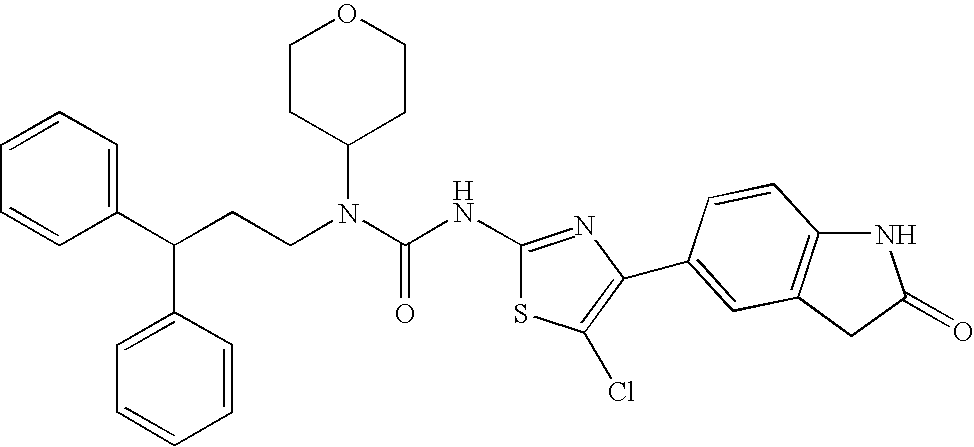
C1(C(CCN(C(NC2=NC(C3=CC4=C(NC(=O)C4)C=C3)=C(Cl)S2)=O)C2CCOCC2)C2=CC=CC=C2)=CC=CC=C1
